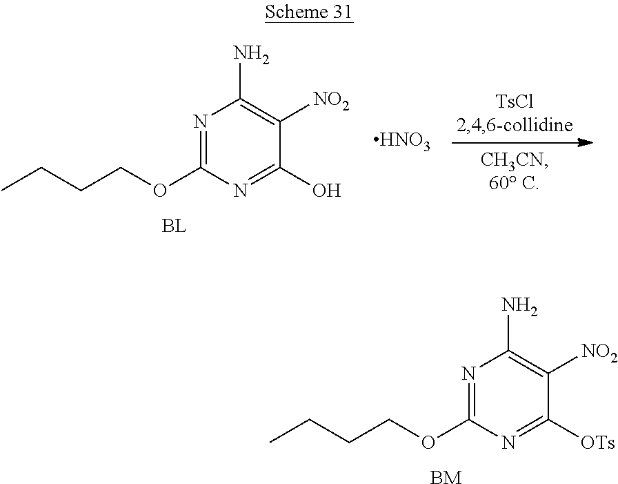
CCCCOC1=NC(N)=C([NO2])C(O)=N1.[BL].[HNO3].CCCCOC1=NC(N)=C([NO2])C([OTs])=N1.[BM]
